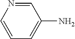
C1=NC=CC=C1N
